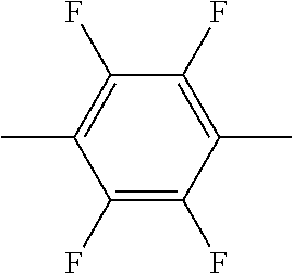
C1(F)=C(C)C(F)=C(F)C(C)=C1F
